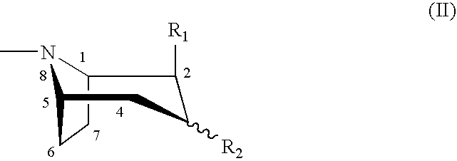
C12CCC(N1C)CC([R2])C2[R1]
